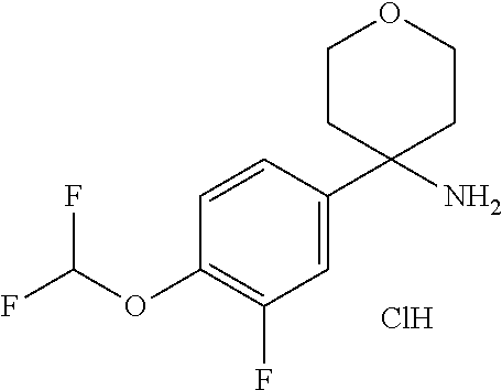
C1(C2(N)CCOCC2)=CC(F)=C(OC(F)F)C=C1.Cl
